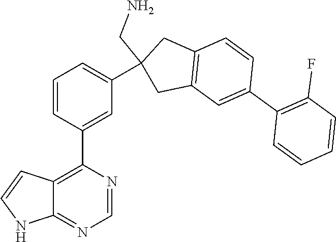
C1=CC(C2=C3C(=NC=N2)NC=C3)=CC(C2(CN)CC3=C(C2)C=CC(C2=C(F)C=CC=C2)=C3)=C1
